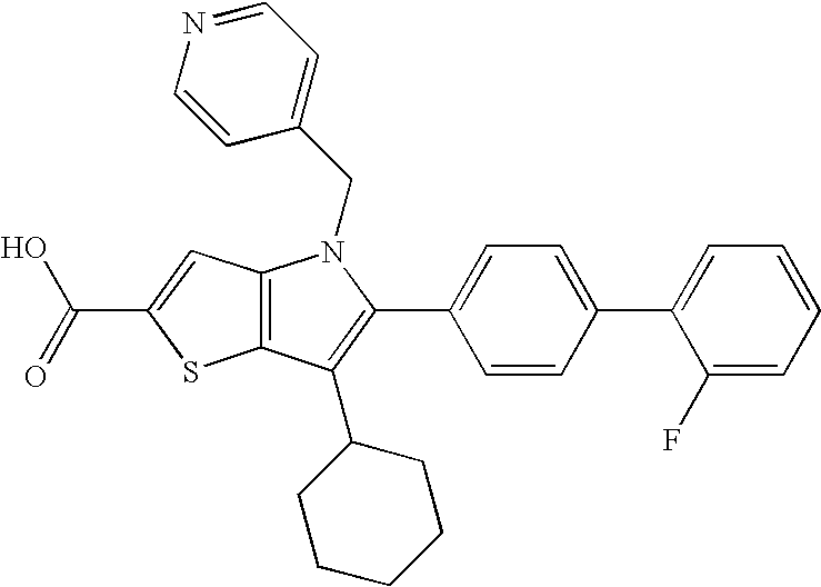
C(C1=CC2=C(S1)C(C1CCCCC1)=C(C1=CC=C(C3=CC=CC=C3F)C=C1)N2CC1=CC=NC=C1)(=O)O
